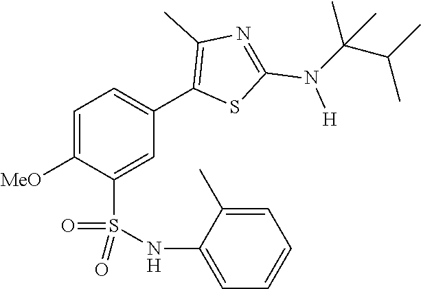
C1=C([MeO])C(S(NC2=CC=CC=C2C)(=O)=O)=CC(C2=C(C)N=C(N([H])C(C(C)C)(C)C)S2)=C1
